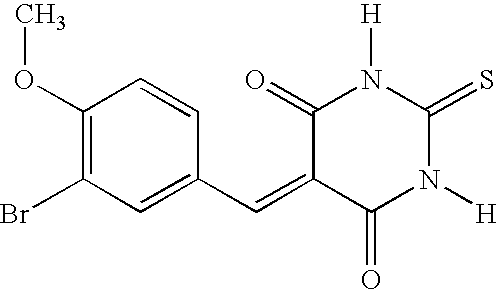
S=C1N([H])C(=O)C(=CC2=CC(Br)=C(OC)C=C2)C(=O)N1[H]
